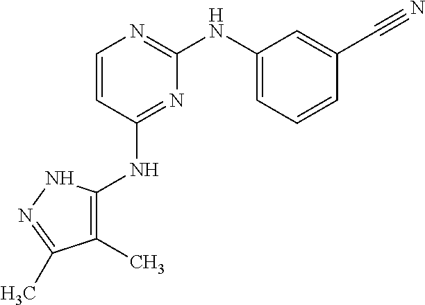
C1=CC(NC2=C(C)C(C)=NN2)=NC(NC2=CC=CC(C#N)=C2)=N1
